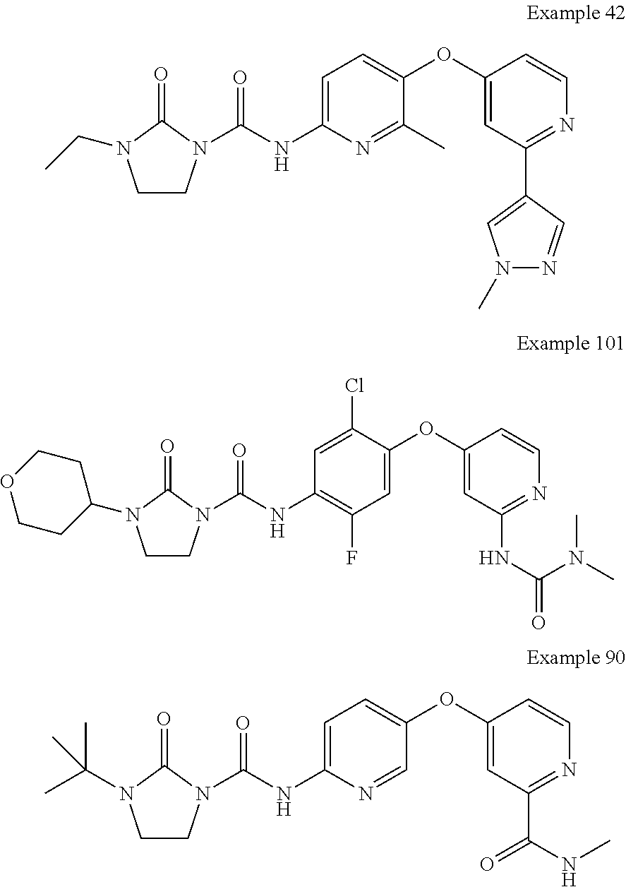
C1CN(C(NC2=CC=C(OC3=CC(C4=CN(C)N=C4)=NC=C3)C(C)=N2)=O)C(=O)N1CC.C1CN(C(NC2=C(F)C=C(OC3=CC(NC(N(C)C)=O)=NC=C3)C(Cl)=C2)=O)C(=O)N1C1CCOCC1.C1CN(C(NC2=CC=C(OC3=CC(C(NC)=O)=NC=C3)C=N2)=O)C(=O)N1C(C)(C)C
